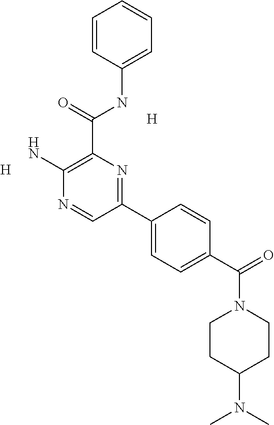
[H].[H].C1(C(NC2=CC=CC=C2)=O)=C(N)N=CC(C2=CC=C(C(=O)N3CCC(N(C)C)CC3)C=C2)=N1
